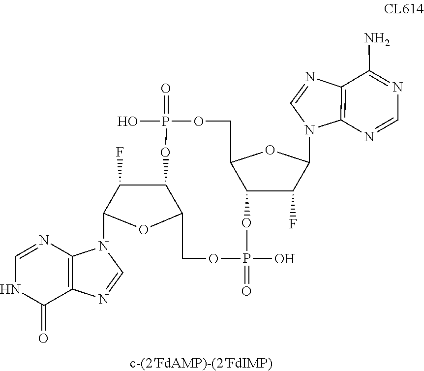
C1=NC2=C(C(=O)N1)N=CN2C1OC2C(C1F)OP(O)(=O)OCC1OC(N3C4=C(N=C3)C(N)=NC=N4)C(F)C1OP(O)(=O)OC2
